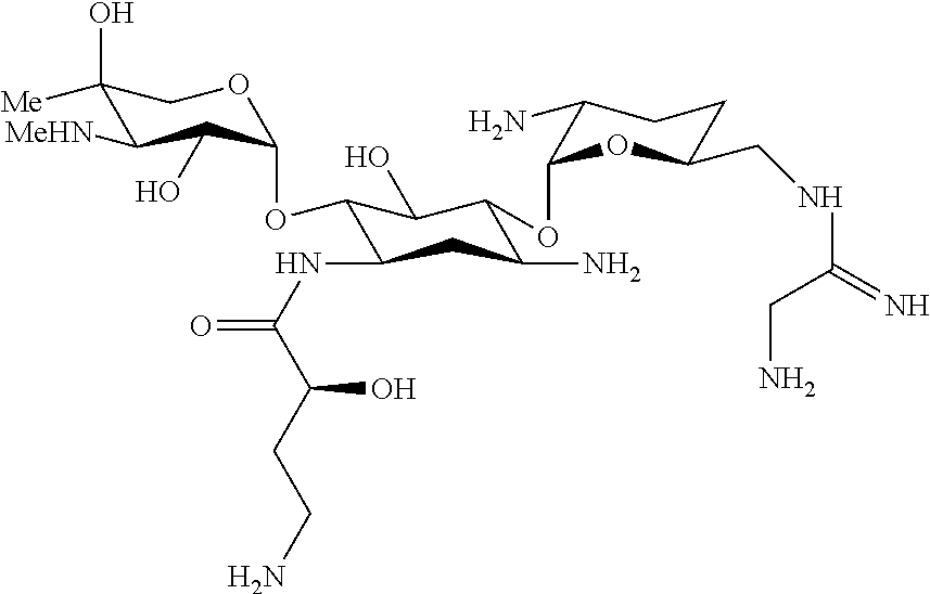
C1(O)([Me])C([MeHN])C(O)C(OC2C(NC(=O)C(CCN)O)CC(N)C(OC3C(N)CCC(CNC(CN)=N)O3)C2O)OC1
